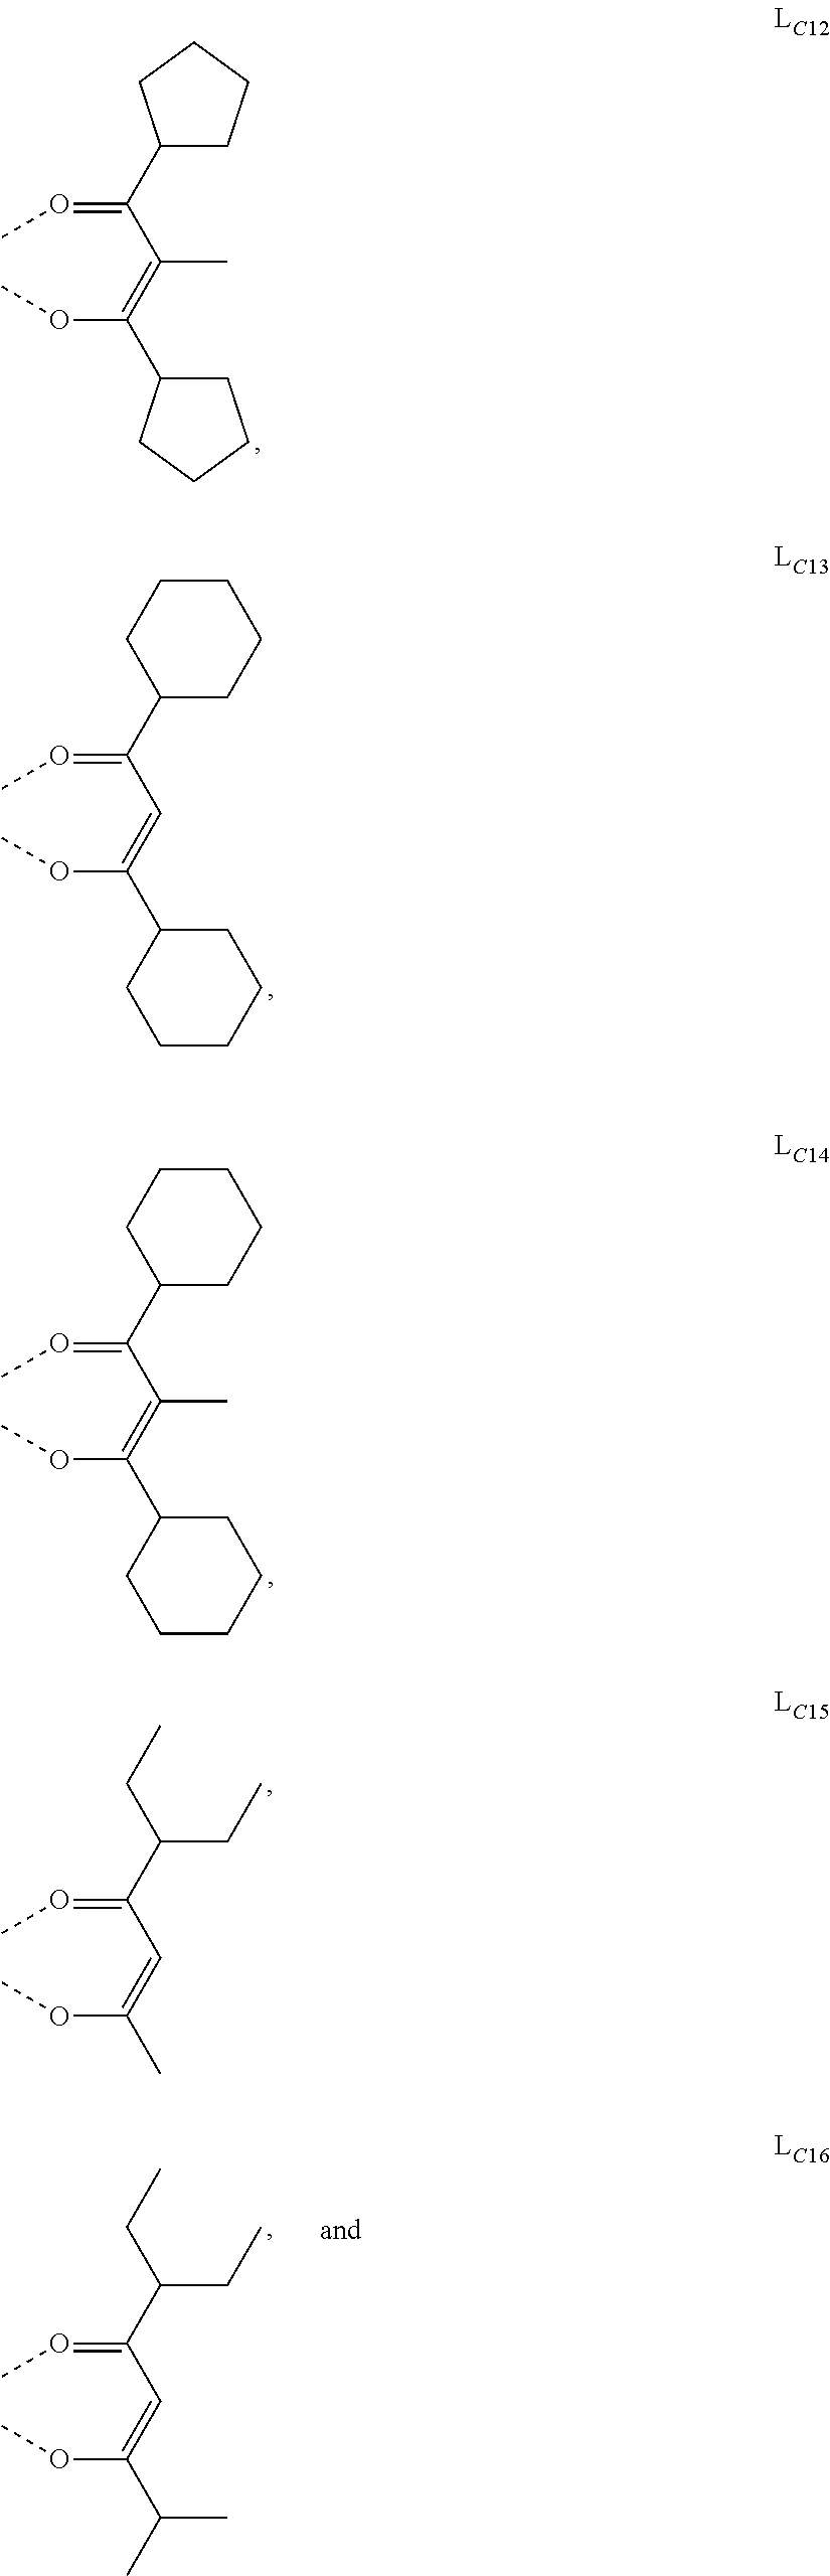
C(=OC)(C(=C(OC)C1CCCC1)C)C1CCCC1.C(=OC)(C=C(OC)C1CCCCC1)C1CCCCC1.C(=OC)(C(=C(OC)C1CCCCC1)C)C1CCCCC1.C(=OC)(C=C(OC)C)C(CC)CC.C(=OC)(C=C(OC)C(C)C)C(CC)CC
